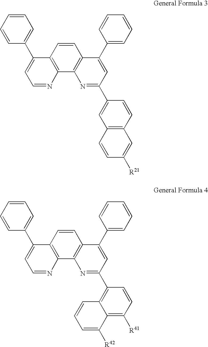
C1=CC=CC(C2=CC=NC3=C2C=CC2=C3N=C(C3=CC4=C(C=C3)C=C([R21])C=C4)C=C2C2=CC=CC=C2)=C1.C1=CC=CC(C2=CC=NC3=C2C=CC2=C3N=C(C3=C4C(=C([R41])C=C3)C([R42])=CC=C4)C=C2C2=CC=CC=C2)=C1
